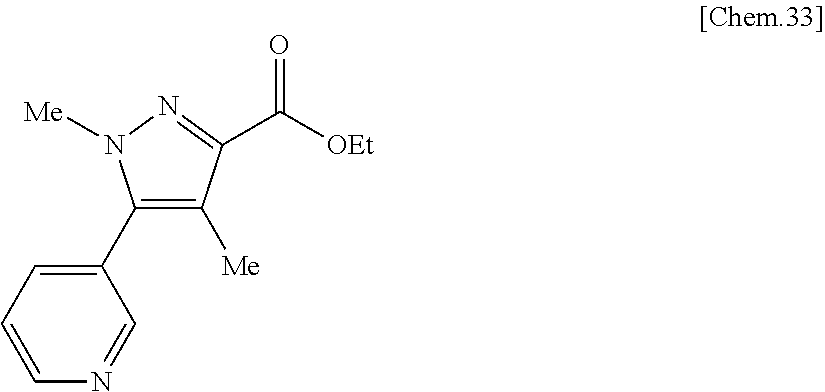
C(=O)([OEt])C1=NN([Me])C(C2=CC=CN=C2)=C1[Me]
